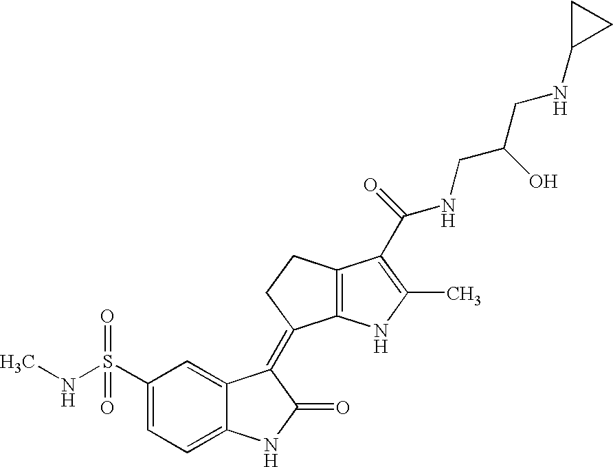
C1(S(NC)(=O)=O)=CC=C2C(=C1)C(=C1C3=C(CC1)C(C(=O)NCC(O)CNC1CC1)=C(C)N3)C(=O)N2
